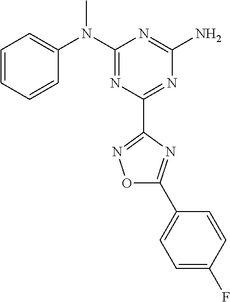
C1=CC=CC(N(C2=NC(C3=NOC(C4=CC=C(F)C=C4)=N3)=NC(N)=N2)C)=C1
